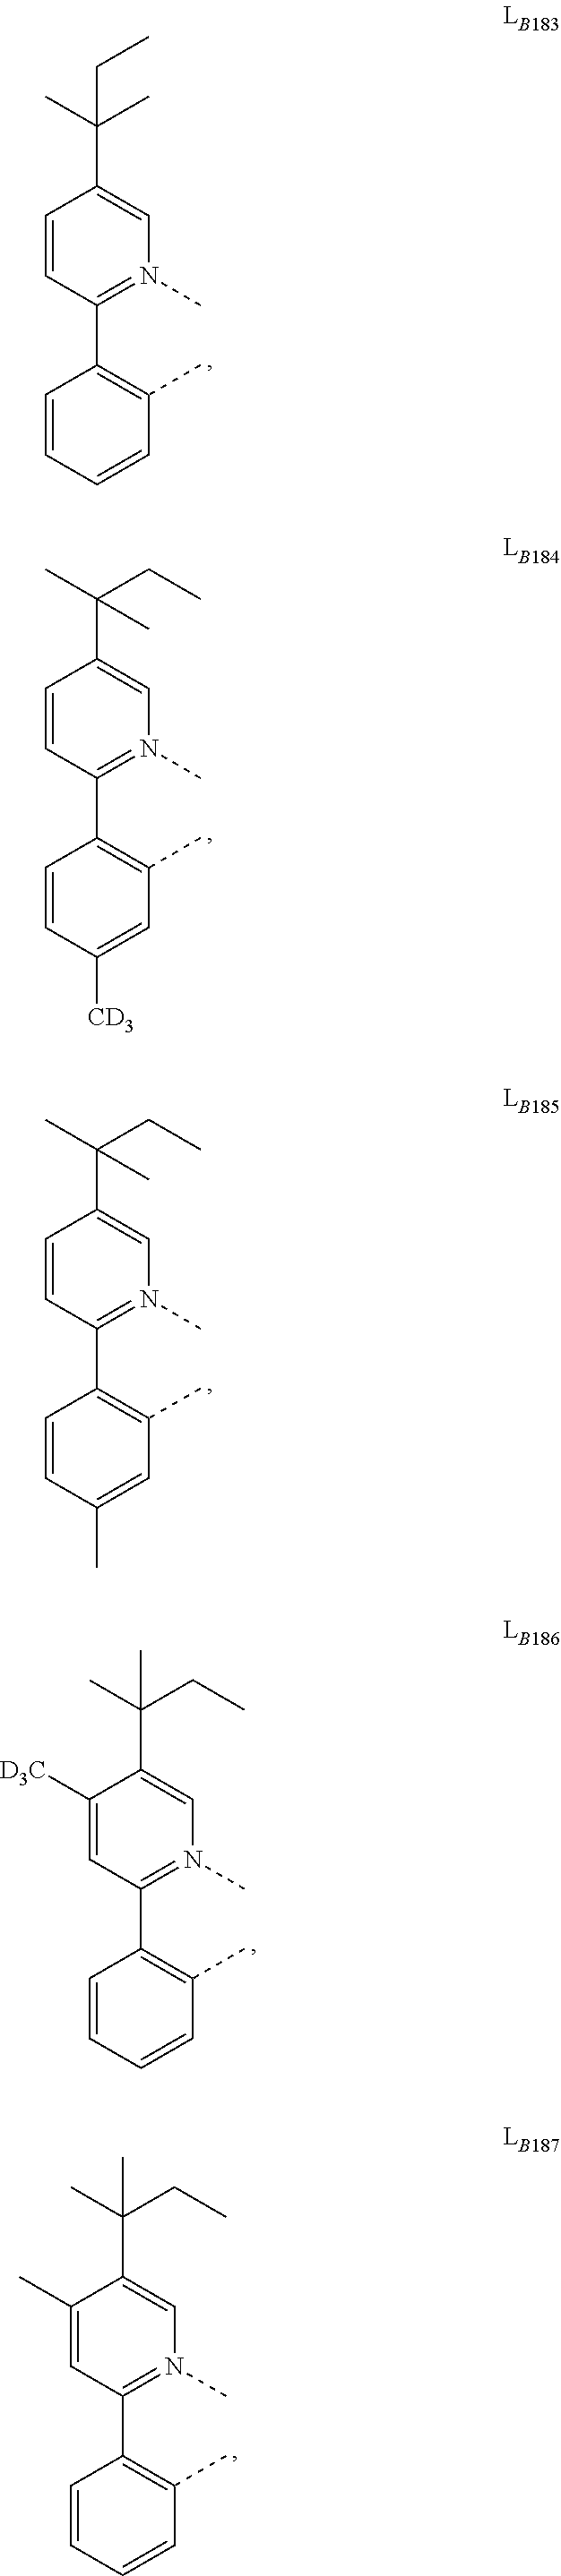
C1=CC(C2=C(C)C=CC=C2)=N(C)C=C1C(C)(C)CC.C1=CC(C2=C(C)C=C([CD3])C=C2)=N(C)C=C1C(C)(CC)C.C1=CC(C2=C(C)C=C(C)C=C2)=N(C)C=C1C(C)(CC)C.C1([D3C])=CC(C2=C(C)C=CC=C2)=N(C)C=C1C(C)(CC)C.C1(C)=CC(C2=C(C)C=CC=C2)=N(C)C=C1C(C)(CC)C
